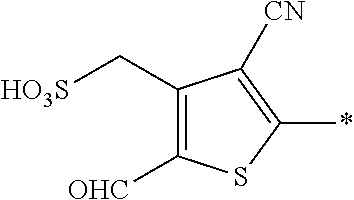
C1(C[HO3S])=C([OHC])SC(*)=C1[CN]
